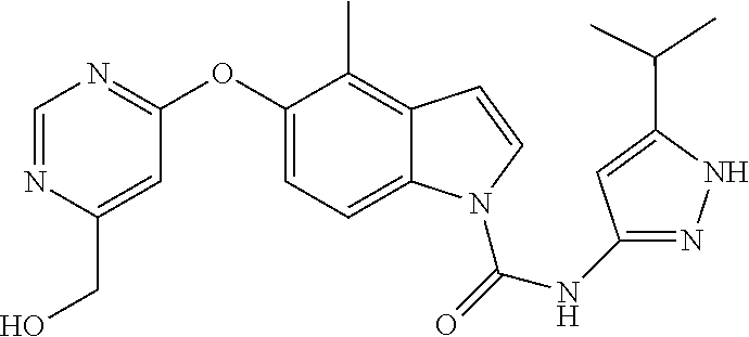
C1(OC2=NC=NC(CO)=C2)=CC=C2C(=C1C)C=CN2C(=O)NC1=NNC(C(C)C)=C1
